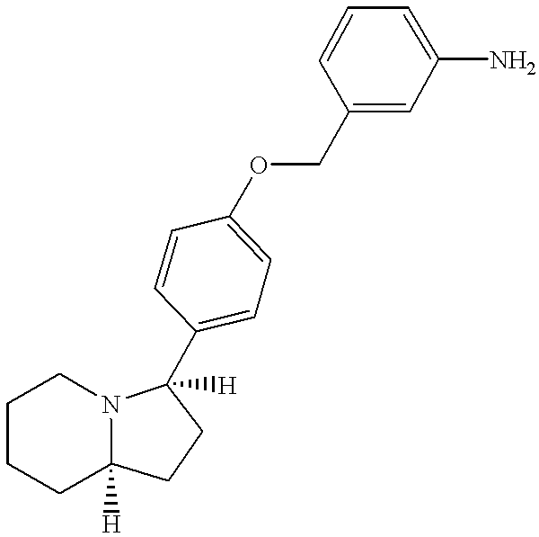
C1CCC2([H])N(C1)C([H])(C1=CC=C(OCC3=CC(N)=CC=C3)C=C1)CC2
